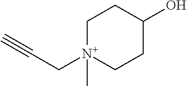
C([N+]1(C)CCC(O)CC1)C#C
